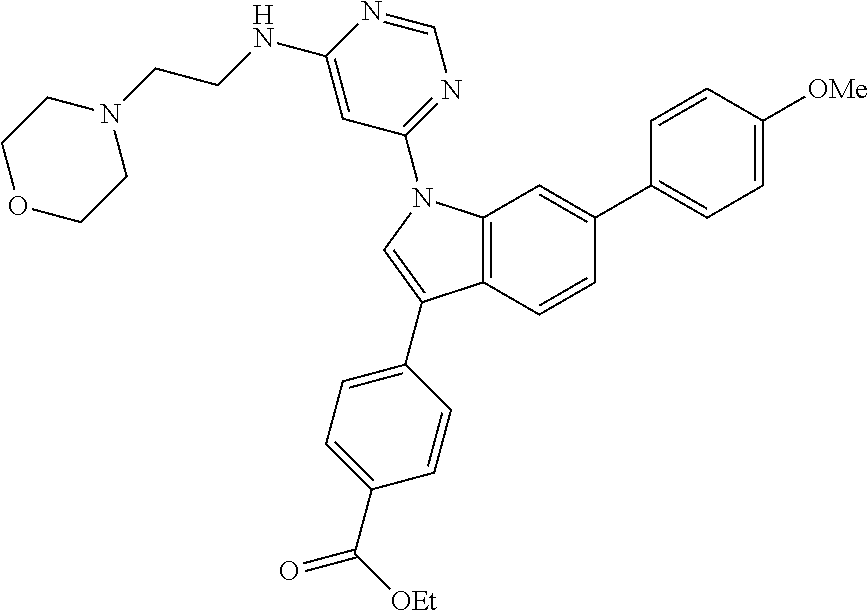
C12=C(C=CC(C3=CC=C([OMe])C=C3)=C1)C(C1=CC=C(C([OEt])=O)C=C1)=CN2C1=NC=NC(NCCN2CCOCC2)=C1
